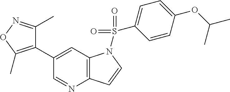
C1(C2=C(C)ON=C2C)=CC2=C(N=C1)C=CN2S(C1=CC=C(OC(C)C)C=C1)(=O)=O
